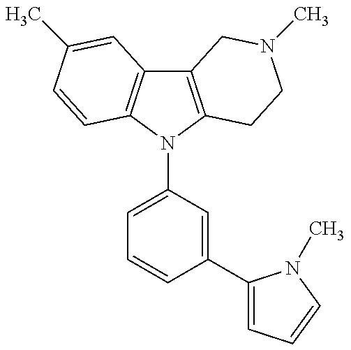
C12=C(N(C3=CC=CC(C4=CC=CN4C)=C3)C3=C1C=C(C)C=C3)CCN(C)C2
